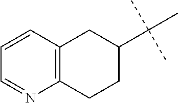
C1C2=C(CCC1C(C)(C)C)N=CC=C2
